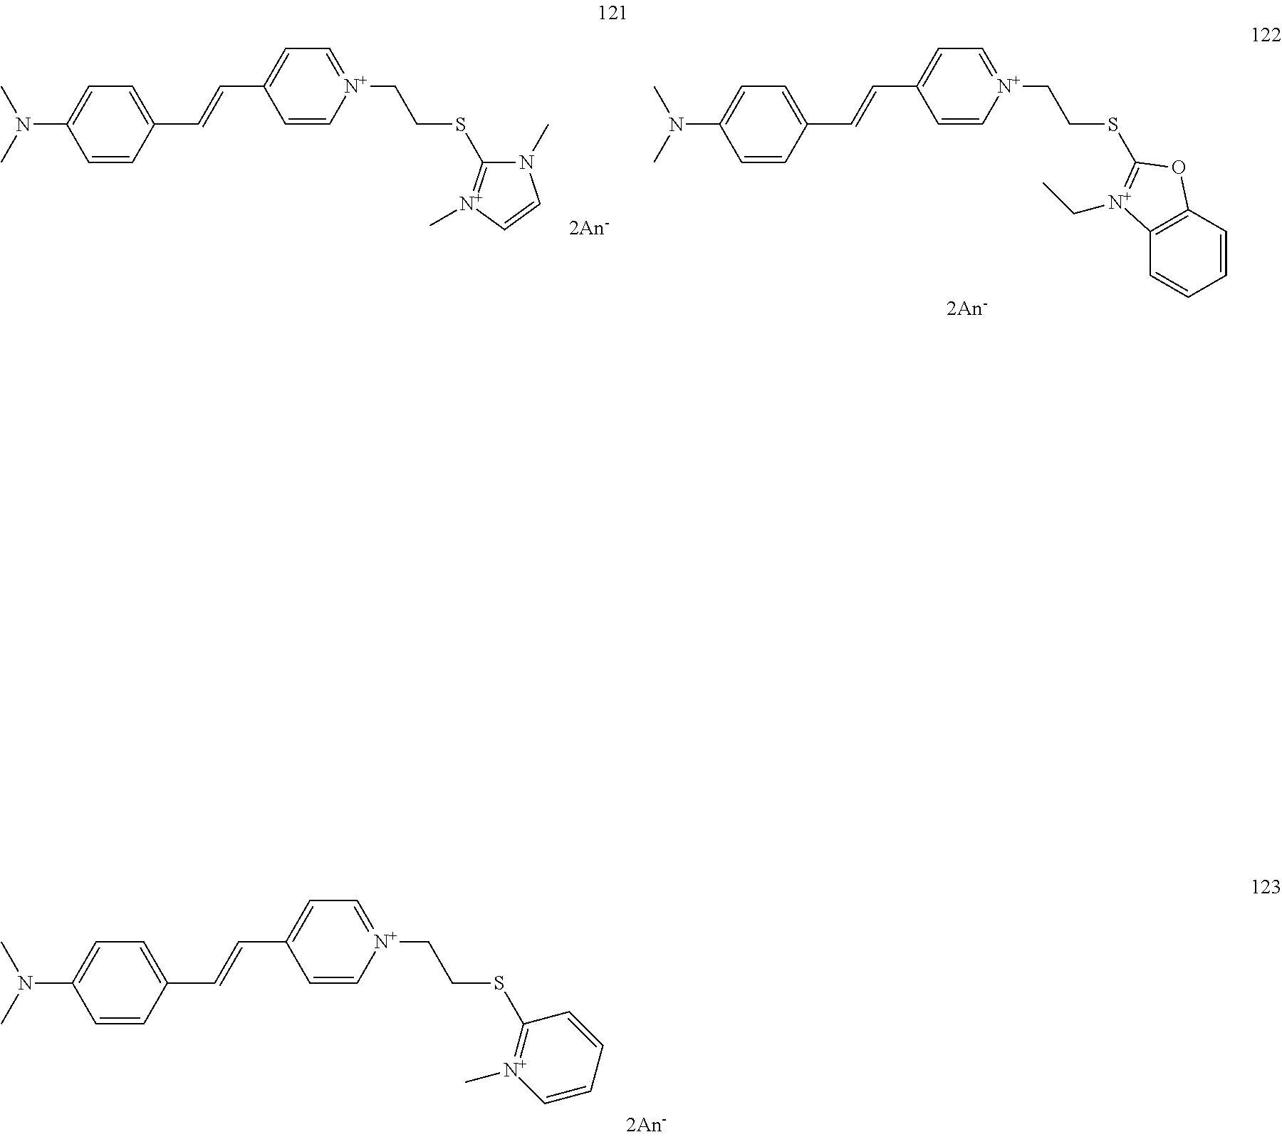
C1=[N+](CCSC2=[N+](C)C=CN2C)C=CC(C=CC2=CC=C(N(C)C)C=C2)=C1.C1=[N+](CCSC2=[N+](CC)C3=C(C=CC=C3)O2)C=CC(C=CC2=CC=C(N(C)C)C=C2)=C1.C1=[N+](CCSC2=[N+](C)C=CC=C2)C=CC(C=CC2=CC=C(N(C)C)C=C2)=C1
